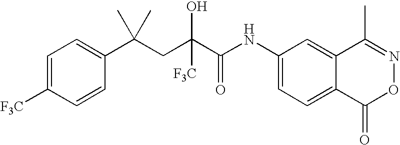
C1=C([F3C])C=CC(C(CC(C(NC2=CC=C3C(=C2)C(C)=NOC3=O)=O)([F3C])O)(C)C)=C1
